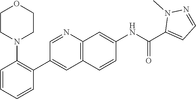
C1(C(NC2=CC3=C(C=C2)C=C(C2=C(N4CCOCC4)C=CC=C2)C=N3)=O)=CC=NN1C
